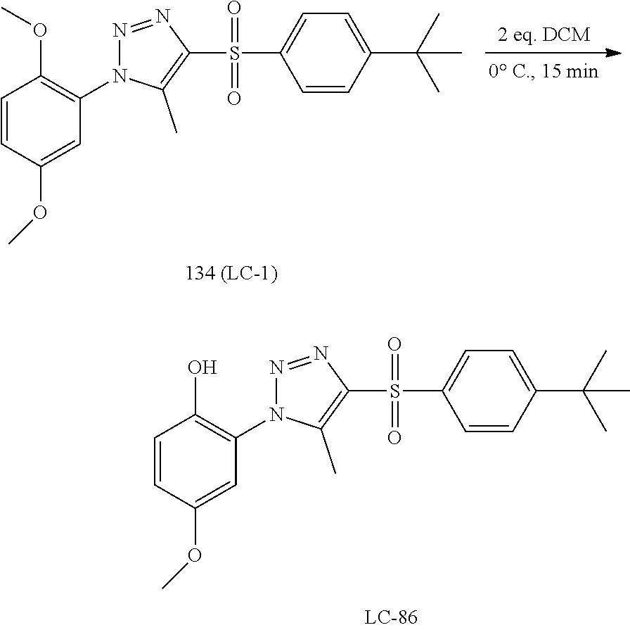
C1=CC(C(C)(C)C)=CC=C1S(C1=C(C)N(C2=C(O)C=CC(OC)=C2)N=N1)(=O)=O.[2 eq. DCM].C1=CC(C(C)(C)C)=CC=C1S(C1=C(C)N(C2=C(OC)C=CC(OC)=C2)N=N1)(=O)=O
